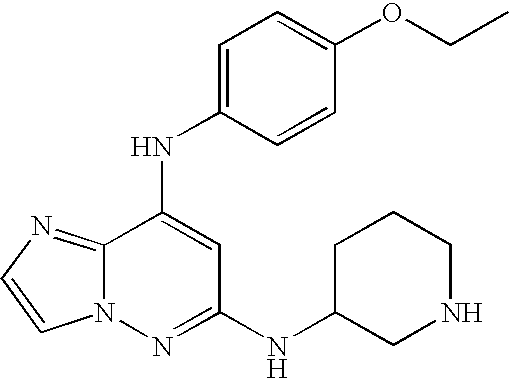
C1=C(OCC)C=CC(NC2=CC(NC3CNCCC3)=NN3C2=NC=C3)=C1
